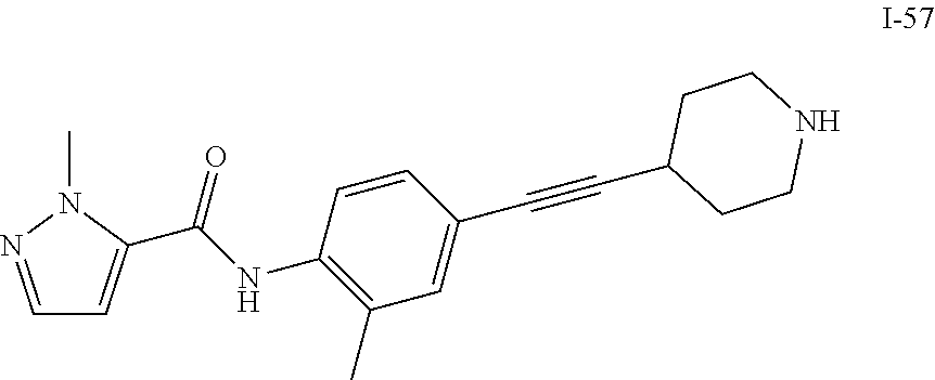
C1=NN(C)C(C(NC2=C(C)C=C(C#CC3CCNCC3)C=C2)=O)=C1
